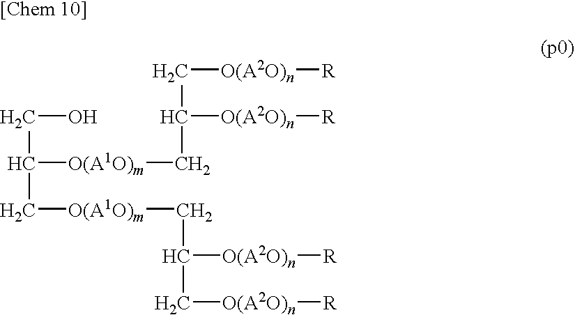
C([O(A1O)m]CC([O(A2O)n][R])C[O(A2O)n][R])C([O(A1O)m]CC([O(A2O)n][R])C[O(A2O)n][R])CO
